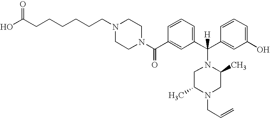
N1(C(C2=CC(C(C3=CC(O)=CC=C3)(N3CC(C)N(CC=C)CC3C)[H])=CC=C2)=O)CCN(CCCCCCC(O)=O)CC1
